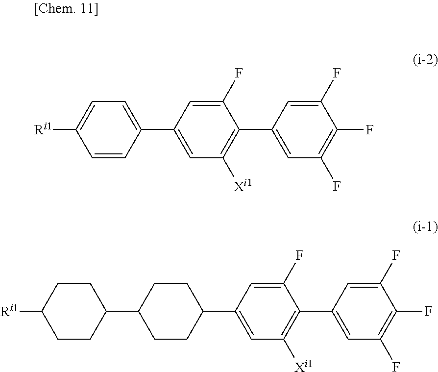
C1=CC(C2=CC([Xi1])=C(C3=CC(F)=C(F)C(F)=C3)C(F)=C2)=CC=C1[Ri1].C1CC(C2=CC([Xi1])=C(C3=CC(F)=C(F)C(F)=C3)C(F)=C2)CCC1C1CCC([Ri1])CC1
